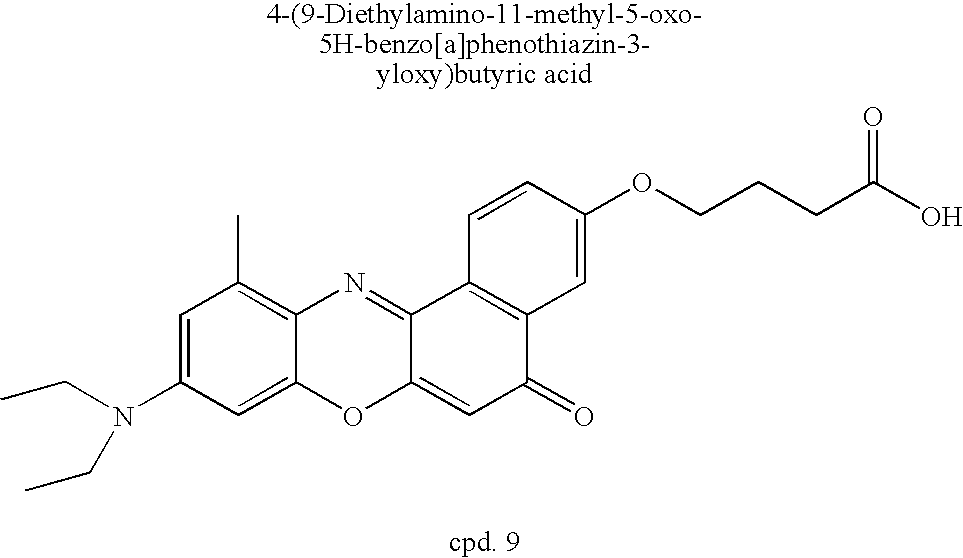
N(CC)(C1=CC(C)=C2C(=C1)OC1=CC(=O)C3=C(C1=N2)C=CC(OCCCC(O)=O)=C3)CC
